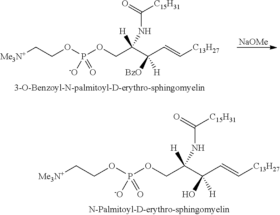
[NaOMe].[Me3N+]CCOP(OCC(C(C=C[C13H27])([BzO])[H])([H])NC([C15H31])=O)([-O])=O.[Me3N+]CCOP(OCC(C(C=C[C13H27])(O)[H])([H])NC([C15H31])=O)([-O])=O
